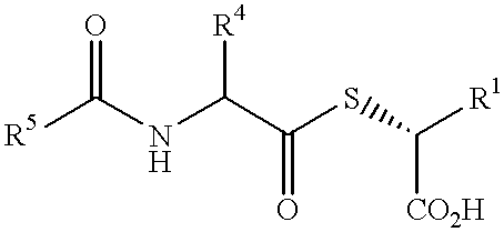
C(C(SC([R1])[CO2H])=O)(NC([R5])=O)[R4]
